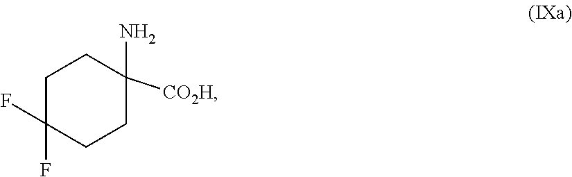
NC1([CO2H])CCC(F)(F)CC1
